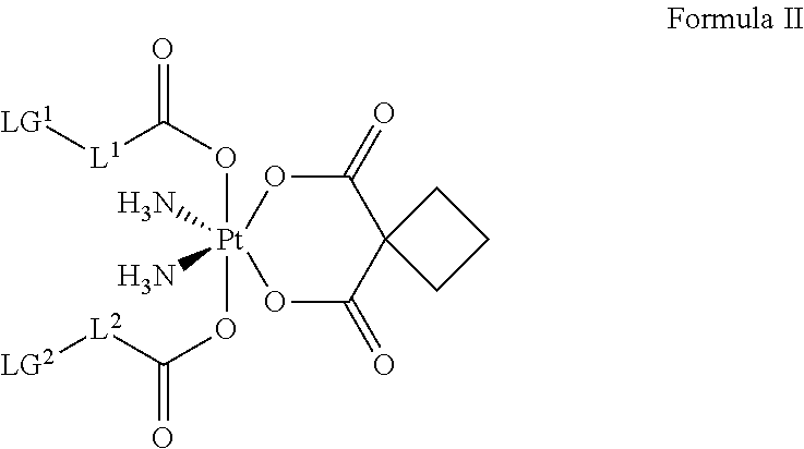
O([Pt]1(OC([L2][LG2])=O)(N)(N)OC(=O)C2(C(=O)O1)CCC2)C([L1][LG1])=O
